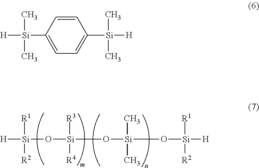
[H][Si](O[Si](O[Si](O[Si]([H])([R1])[R2])(C)C)([R3])[R4])([R1])[R2].[H][Si](C1=CC=C([Si]([H])(C)C)C=C1)(C)C
